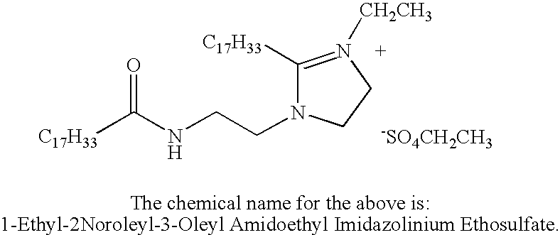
C1([C17H33])=N([CH2CH3])CCN1CCNC([C17H33])=O.[-SO4CH2CH3]
